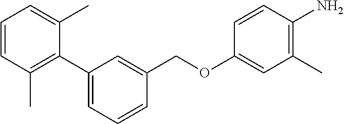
C1=CC(C)=C(C2=CC=CC(COC3=CC(C)=C(N)C=C3)=C2)C(C)=C1
